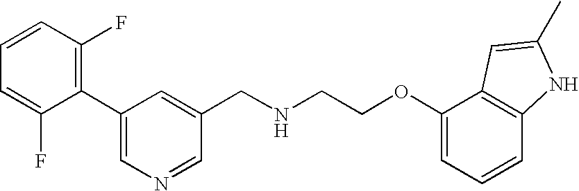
C1=C(F)C(C2=CN=CC(CNCCOC3=CC=CC4=C3C=C(C)N4)=C2)=C(F)C=C1
